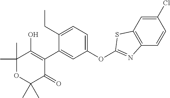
C1(C2=CC(OC3=NC4=C(C=C(Cl)C=C4)S3)=CC=C2CC)=C(O)C(C)(C)OC(C)(C)C1=O
